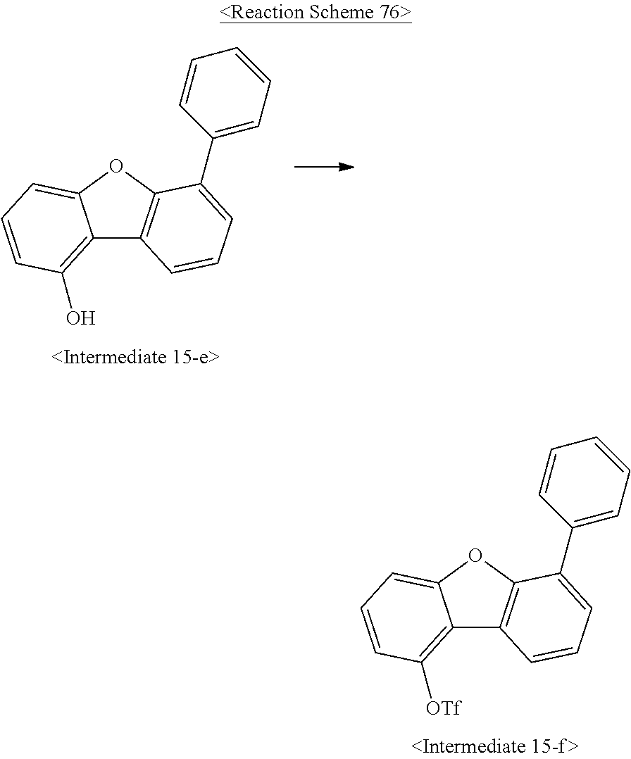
C12=C(O)C=CC=C1OC1=C2C=CC=C1C1=CC=CC=C1.C12=C([OTf])C=CC=C1OC1=C2C=CC=C1C1=CC=CC=C1
